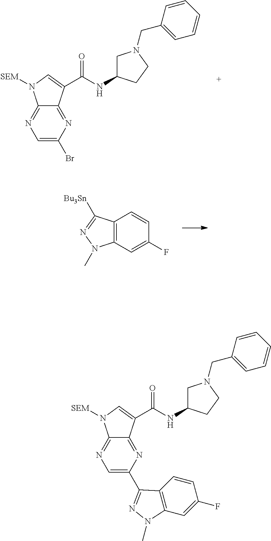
N1=C2C(=NC(Br)=C1)C(C(NC1CN(CC3=CC=CC=C3)CC1)=O)=CN2[SEM].C12=C(C=C(F)C=C1)N(C)N=C2[Bu3Sn].N1=C2C(=NC(C3=NN(C)C4=C3C=CC(F)=C4)=C1)C(C(NC1CN(CC3=CC=CC=C3)CC1)=O)=CN2[SEM]
